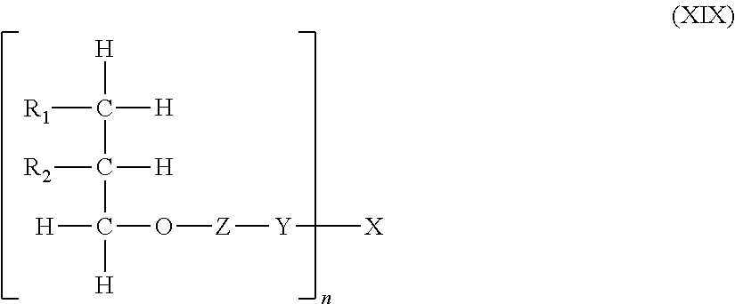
[H]C(C(C([H])(O[Z][Y][X])[H])([R2])[H])([H])[R1]
